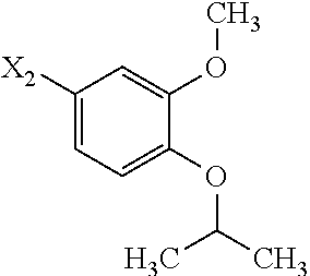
C1([X2])=CC=C(OC(C)C)C(OC)=C1
